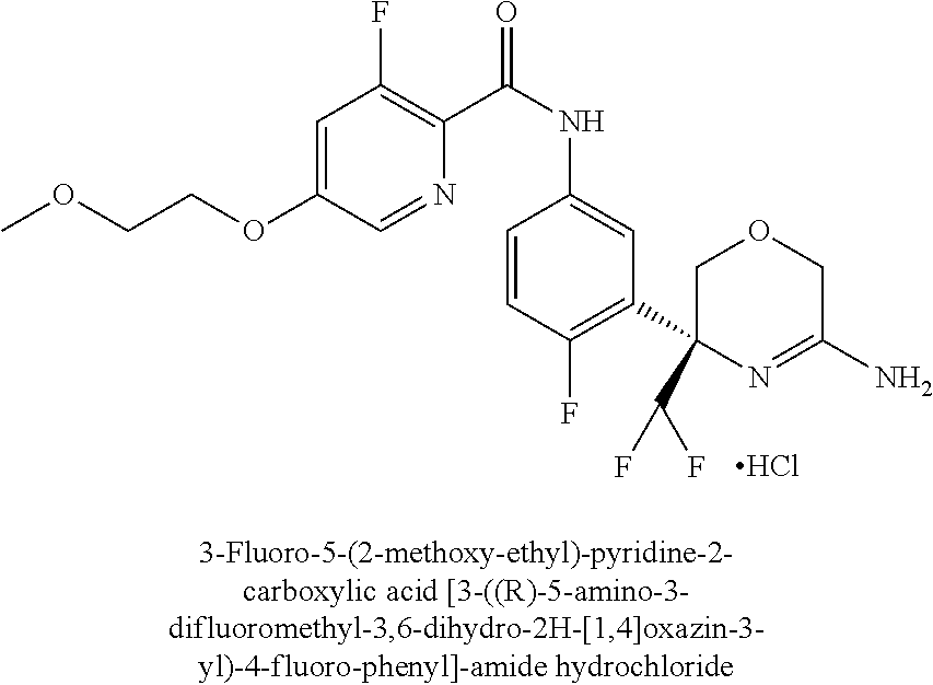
C1=C(OCCOC)C=NC(C(NC2=CC(C3(C(F)F)N=C(N)COC3)=C(F)C=C2)=O)=C1F.Cl
